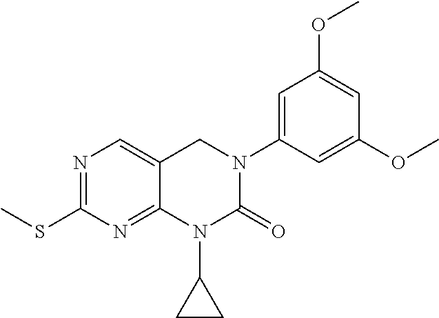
N1=C(SC)N=C2N(C3CC3)C(=O)N(C3=CC(OC)=CC(OC)=C3)CC2=C1
